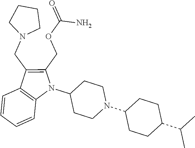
C1=CC2=C(C=C1)N(C1CCN(C3CCC(C(C)C)CC3)CC1)C(COC(=O)N)=C2CN1CCCC1
